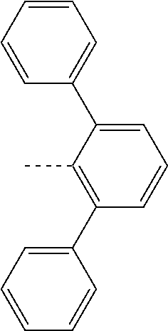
C1(C2=CC=CC=C2)=C(C)C(C2=CC=CC=C2)=CC=C1
